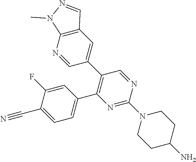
C1=C(F)C(C#N)=CC=C1C1=C(C2=CC3=C(N=C2)N(C)N=C3)C=NC(N2CCC(N)CC2)=N1
